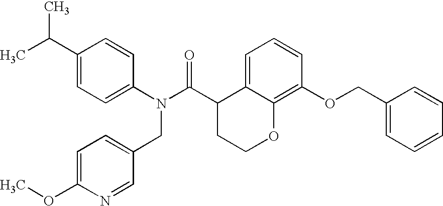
C1(C(C)C)=CC=C(N(C(C2CCOC3=C(OCC4=CC=CC=C4)C=CC=C23)=O)CC2=CC=C(OC)N=C2)C=C1
